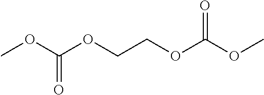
COC(OCCOC(OC)=O)=O
